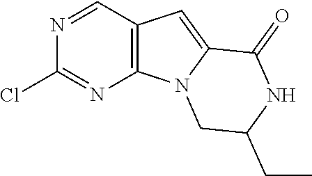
C12=C(N=C(Cl)N=C1)N1C(=C2)C(=O)NC(CC)C1
